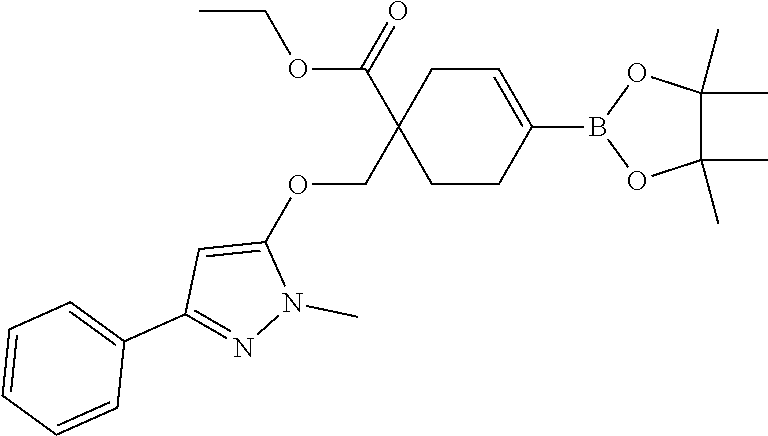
C1C(C(OCC)=O)(COC2=CC(C3=CC=CC=C3)=NN2C)CCC(B2OC(C)(C)C(C)(C)O2)=C1
